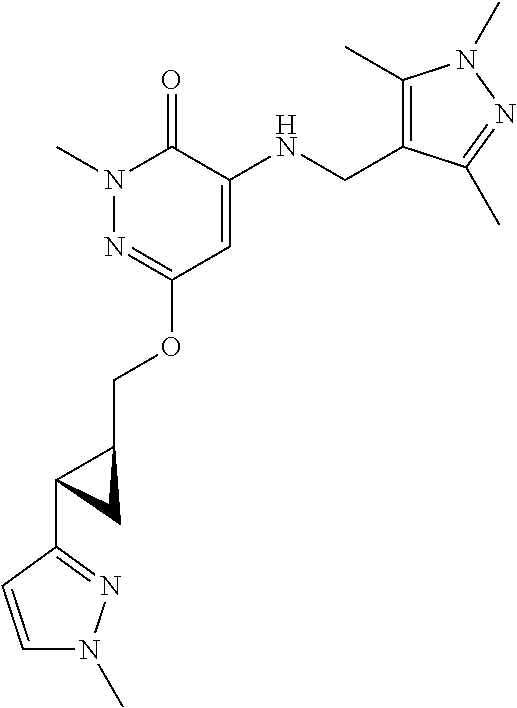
N1(C)N=C(OCC2CC2C2=NN(C)C=C2)C=C(NCC2=C(C)N(C)N=C2C)C1=O
